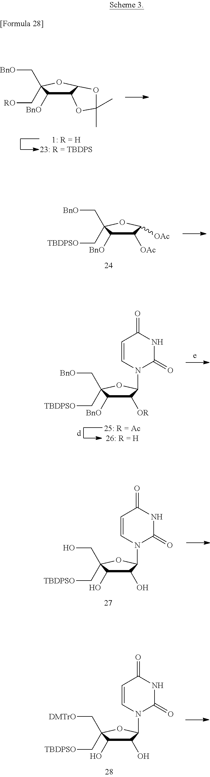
C([BnO])C1(C[RO])C([BnO])C2C(O1)OC(C)(C)O2.C([BnO])C1(C[TBDPSO])C([BnO])C([OAc])C([OAc])O1.C([BnO])C1(C[TBDPSO])C([BnO])C([OR])C(N2C(=O)NC(=O)C=C2)O1.C(O)C1(C[TBDPSO])C(O)C(O)C(N2C(=O)NC(=O)C=C2)O1.C([DMTrO])C1(C[TBDPSO])C(O)C(O)C(N2C(=O)NC(=O)C=C2)O1
